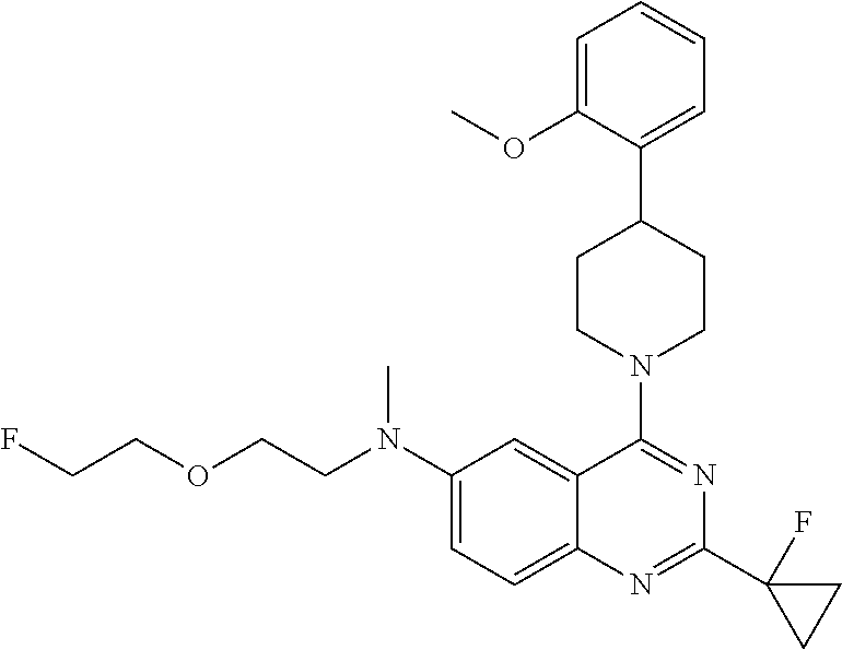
C12=CC=C(N(CCOCCF)C)C=C1C(N1CCC(C3=CC=CC=C3OC)CC1)=NC(C1(F)CC1)=N2
